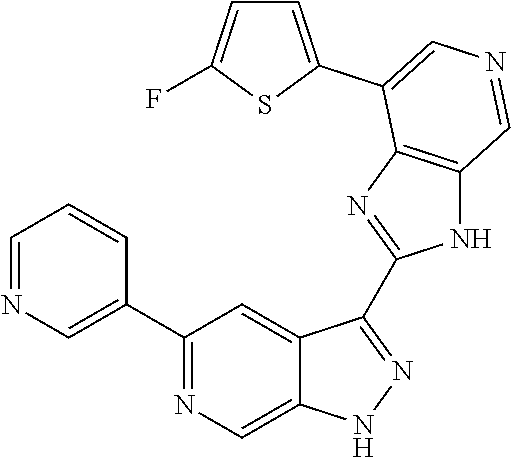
C1(C2=CN=CC=C2)=NC=C2C(=C1)C(C1=NC3=C(N1)C=NC=C3C1=CC=C(F)S1)=NN2
